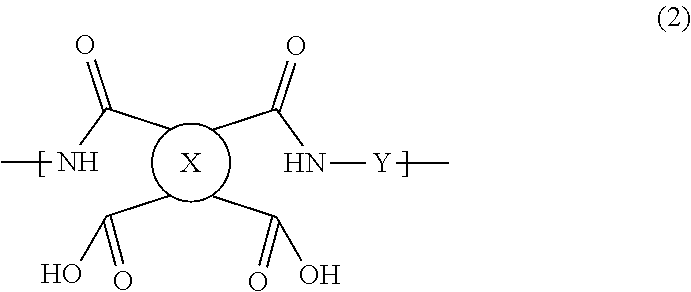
[X].CC(=O)O.CC(NC)=O.CC(=O)O.CC(N[Y]C)=O
